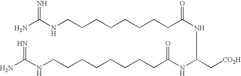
NC(NCCCCCCCCC(NC(C[CO2H])NC(CCCCCCCCNC(N)=N)=O)=O)=N
